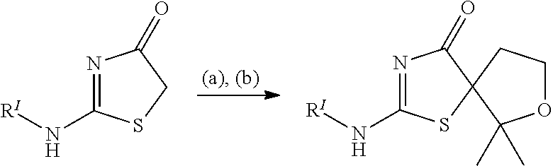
N1=C(N[RI])SCC1=O.N1=C(N[RI])SC2(C1=O)C(C)(C)OCC2
